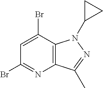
C1=C(Br)C2=C(N=C1Br)C(C)=NN2C1CC1
